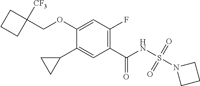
O(C1=CC(F)=C(C(NS(=O)(=O)N2CCC2)=O)C=C1C1CC1)CC1([CF3])CCC1
